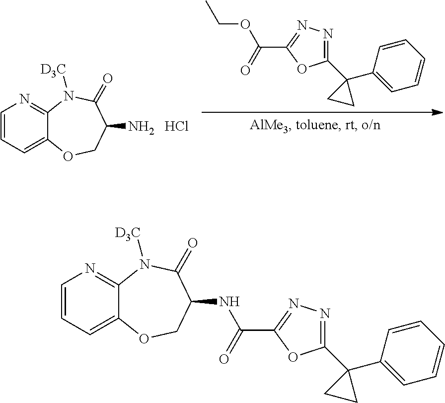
C(=O)(C1=NN=C(C2(C3=CC=CC=C3)CC2)O1)OCC.C1=CC=C2C(=N1)N([D3C])C(=O)C(N)CO2.Cl.C1=CC=C2C(=N1)N([D3C])C(=O)C(NC(C1=NN=C(C3(C4=CC=CC=C4)CC3)O1)=O)CO2
